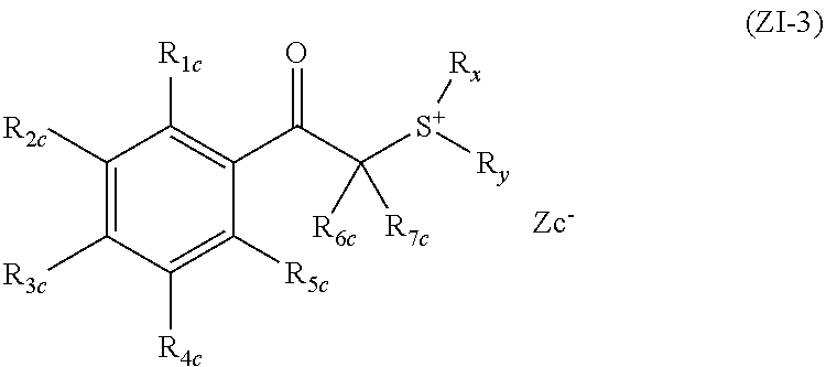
C1(C(C([S+]([Ry])[Rx])([R6c])[R7c])=O)=C([R1c])C([R2c])=C([R3c])C([R4c])=C1[R5c]
